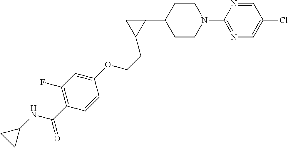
C1CN(C2=NC=C(Cl)C=N2)CCC1C1CC1CCOC1=CC(F)=C(C(=O)NC2CC2)C=C1
